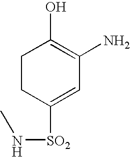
C1CC([SO2]NC)=CC(N)=C1O
